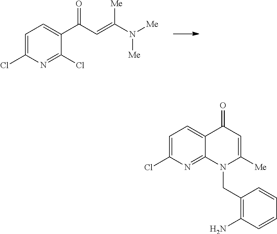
C1=C(Cl)N=C(Cl)C(C(C=C(N([Me])[Me])[Me])=O)=C1.C1=C(Cl)N=C2C(=C1)C(=O)C=C([Me])N2CC1=C(N)C=CC=C1
